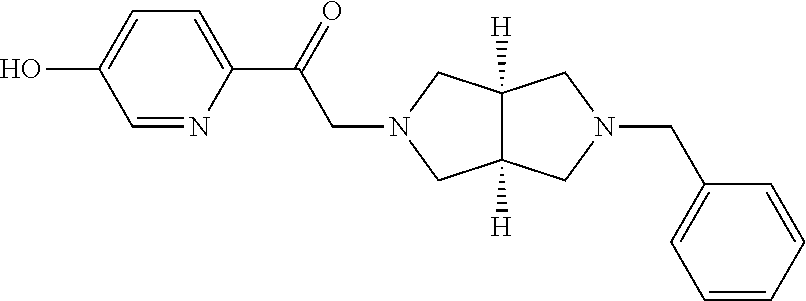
C1=NC(C(=O)CN2CC3([H])C([H])(C2)CN(CC2=CC=CC=C2)C3)=CC=C1O
